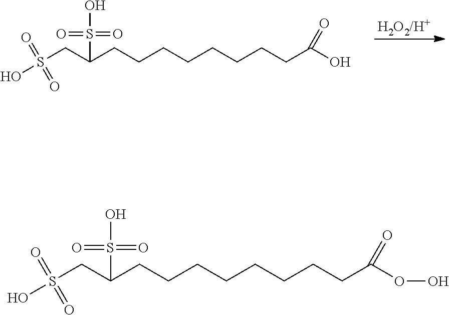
OS(=O)(=O)CC(CCCCCCCCC(O)=O)S(=O)(=O)O.OS(=O)(=O)CC(CCCCCCCCC(OO)=O)S(=O)(=O)O
